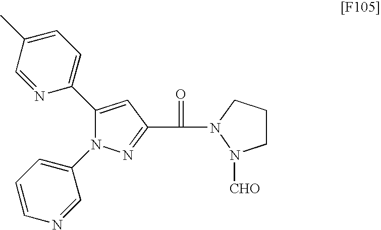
N1=C(C(=O)N2N([CHO])CCC2)C=C(C2=CC=C(C)C=N2)N1C1=CC=CN=C1
